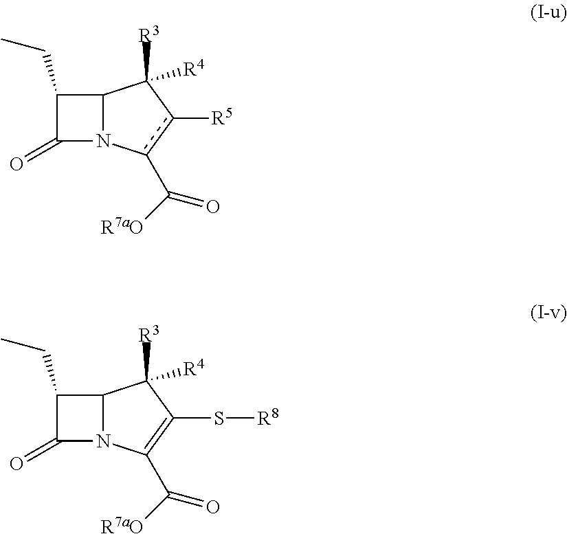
C1(CC)C(=O)N2C1C([R3])([R4])c([R5])c2C(=O)[R7aO].C1(CC)C(=O)N2C1C([R3])([R4])C(S[R8])=C2C(=O)[R7aO]
